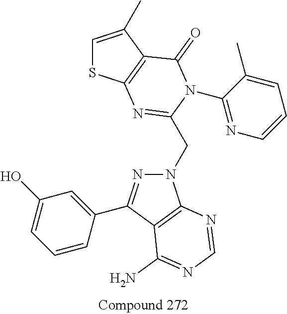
C1=C(C)C2=C(S1)N=C(CN1N=C(C3=CC(O)=CC=C3)C3=C1N=CN=C3N)N(C1=NC=CC=C1C)C2=O
